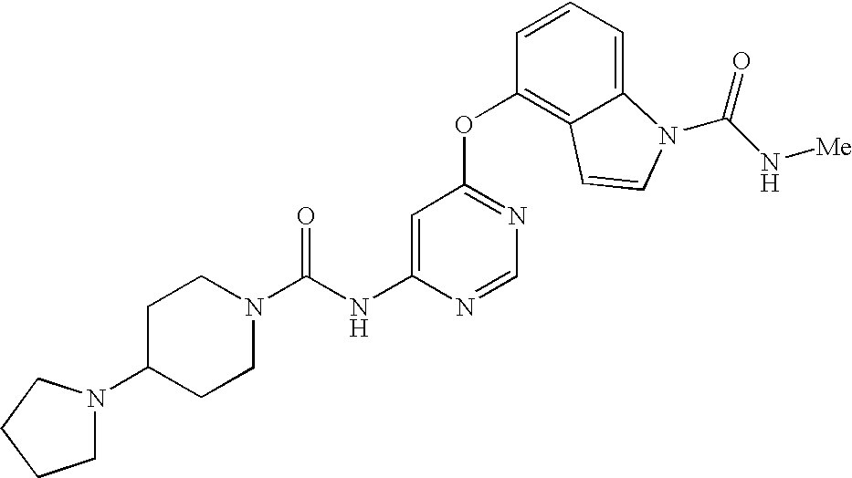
N(C1=CC(OC2=C3C(=CC=C2)N(C(N[Me])=O)C=C3)=NC=N1)C(N1CCC(N2CCCC2)CC1)=O
